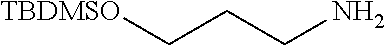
[TBDMSO]CCCN
